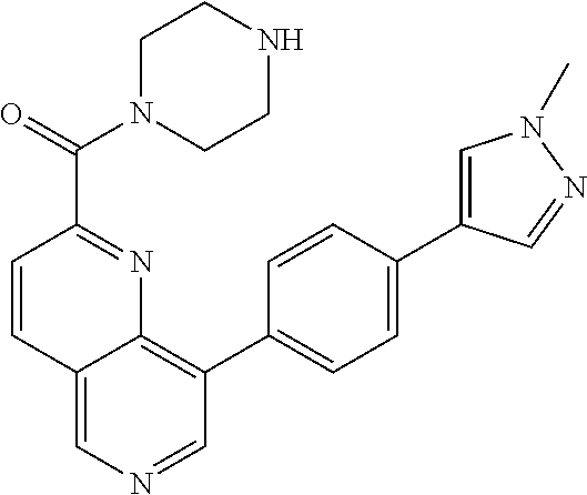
C1=CC(C(=O)N2CCNCC2)=NC2=C(C3=CC=C(C4=CN(C)N=C4)C=C3)C=NC=C12
